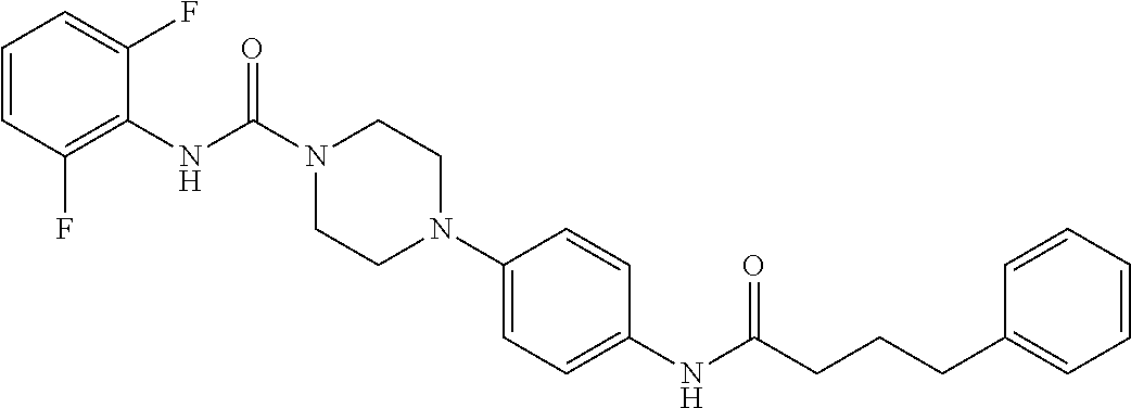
C1(NC(N2CCN(C3=CC=C(NC(CCCC4=CC=CC=C4)=O)C=C3)CC2)=O)=C(F)C=CC=C1F
